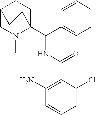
C1=CC(C(C23CCC(CN2C)CC3)NC(C2=C(N)C=CC=C2Cl)=O)=CC=C1
